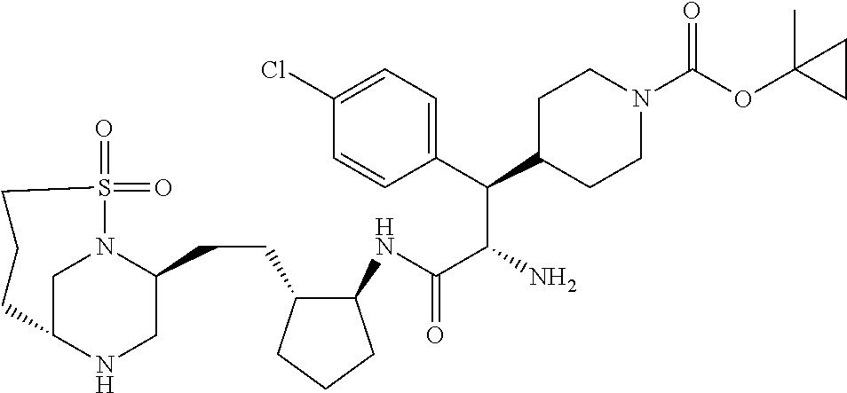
C1C2NCC(CCC3C(NC(C(N)C(C4=CC=C(Cl)C=C4)C4CCN(C(OC5(C)CC5)=O)CC4)=O)CCC3)N1S(=O)(=O)CCC2
